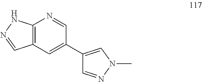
C12=C(C=C(C3=CN(C)N=C3)C=N1)C=NN2
